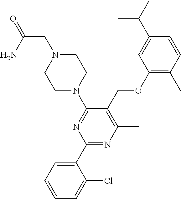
C1(OCC2=C(C)N=C(C3=CC=CC=C3Cl)N=C2N2CCN(CC(=O)N)CC2)=C(C)C=CC(C(C)C)=C1
